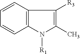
C12=C(C=CC=C1)C([R3])=C(C)N2[R1]
